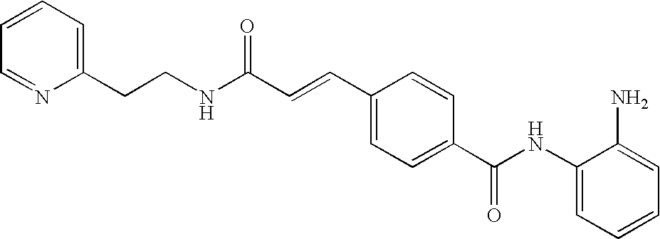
C(C=CC1=CC=C(C(NC2=CC=CC=C2N)=O)C=C1)(NCCC1=CC=CC=N1)=O
